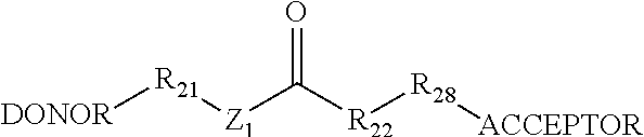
[DONOR][R21][Z1]C([R22][R28][ACCEPTOR])=O
